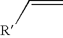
C([R])=C
